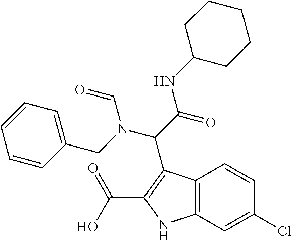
C12=C(NC(C(O)=O)=C1C(C(NC1CCCCC1)=O)N(C=O)CC1=CC=CC=C1)C=C(Cl)C=C2
